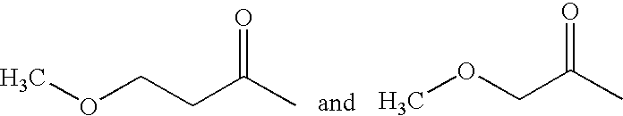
O(CCC(C)=O)C.COCC(C)=O
